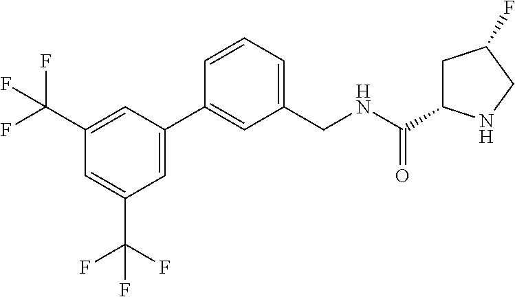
C1(C(F)(F)F)=CC(C2=CC(CNC(=O)C3CC(F)CN3)=CC=C2)=CC(C(F)(F)F)=C1
